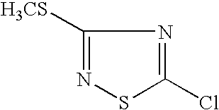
C1([H3CS])=NSC(Cl)=N1
